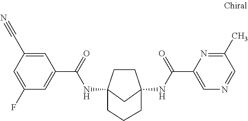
C1CC2(NC(C3=CC(F)=CC(C#N)=C3)=O)CC1(NC(C1=CN=CC(C)=N1)=O)CCC2
